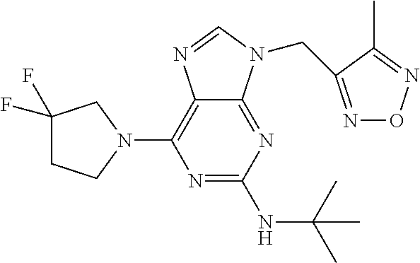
N1=C(NC(C)(C)C)N=C2C(=C1N1CC(F)(F)CC1)N=CN2CC1=NON=C1C
